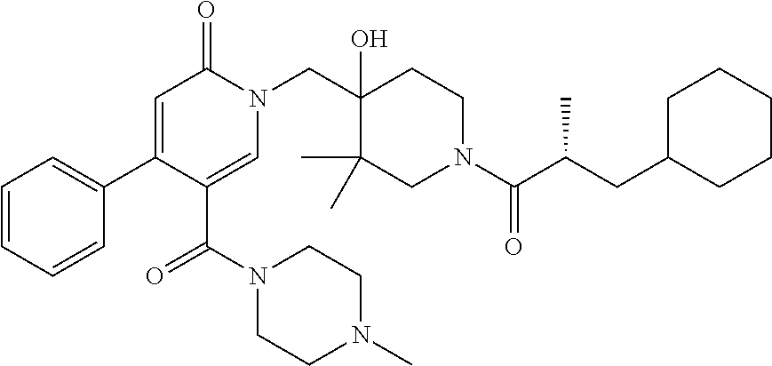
C1=CC=CC(C2=CC(=O)N(CC3(O)C(C)(C)CN(C(C(CC4CCCCC4)C)=O)CC3)C=C2C(N2CCN(C)CC2)=O)=C1
